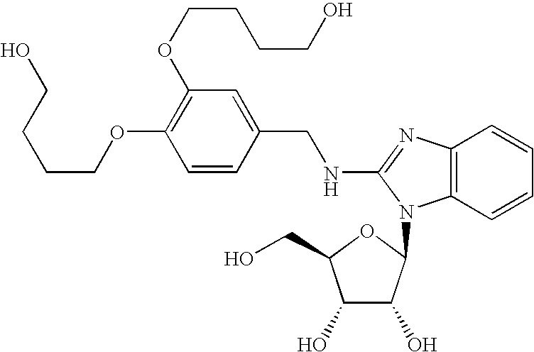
C(CCOC1=C(OCCCCO)C=C(CNC2=NC3=C(C=CC=C3)N2C2C(O)C(O)C(CO)O2)C=C1)CO
